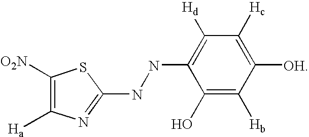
C1([O2N])=C([Ha])N=C(NNC2=C([Hd])C([Hc])=C([OH])C([Hb])=C2O)S1
